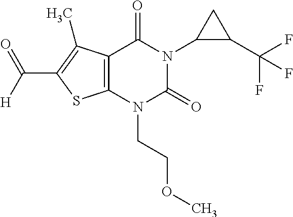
C12=C(N(CCOC)C(=O)N(C3C(C(F)(F)F)C3)C1=O)SC(C([H])=O)=C2C
